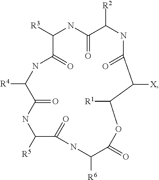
C1([R3])NC(=O)C([R2])NC(=O)C([X])C([R1])OC(=O)C([R6])NC(=O)C([R5])NC(=O)C([R4])NC1=O
